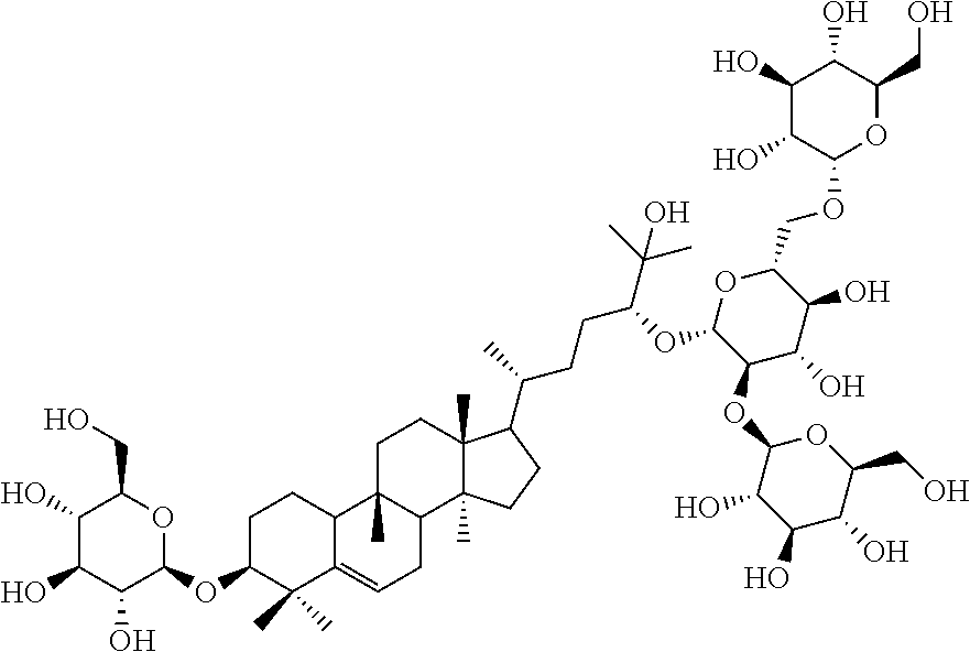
C1C(OC2OC(CO)C(O)C(O)C2O)C(C)(C)C2=CCC3C(C)(C2C1)CCC1(C)C3(C)CCC1C(CCC(C(C)(C)O)OC1C(OC2C(O)C(O)C(O)C(CO)O2)C(O)C(O)C(COC2OC(CO)C(O)C(O)C2O)O1)C
